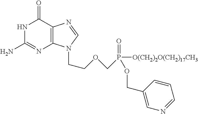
C1(COP(=O)([O(CH2)2O(CH2)17CH3])COCCN2C3=C(N=C2)C(=O)NC(N)=N3)=CN=CC=C1
